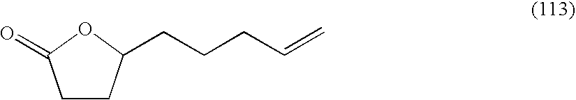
C1CC(CCCC=C)OC1=O
